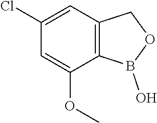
C1(Cl)=CC2=C(C(OC)=C1)B(O)OC2
